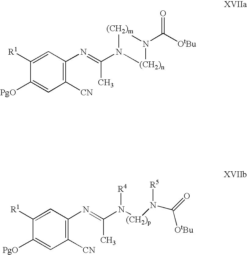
CC(=NC1=C([CN])C=C([PgO])C([R1])=C1)N1[(CH2)n]N(C([OtBu])=O)[(CH2)m]1.CC(=NC1=C([CN])C=C([PgO])C([R1])=C1)N([(CH2)p]N([R5])C([OtBu])=O)[R4]
